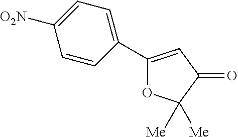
C1(C2=CC=C([O2N])C=C2)=CC(=O)C([Me])([Me])O1
